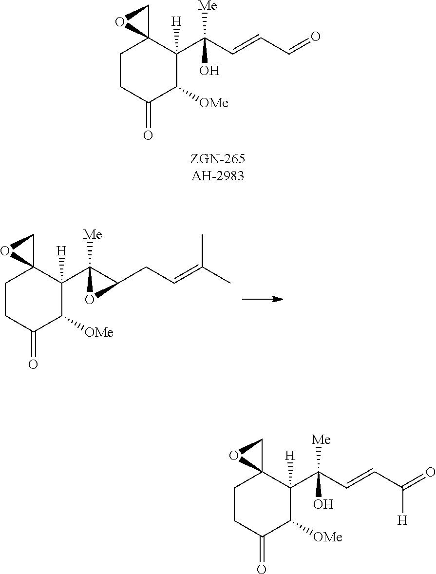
C1CC(=O)C([OMe])C(C(C=CC=O)([Me])O)([H])C12CO2.C1CC(=O)C([OMe])C(C(C=CC(=O)[H])([Me])O)([H])C12CO2.C1CC(=O)C([OMe])C(C2([Me])C(CC=C(C)C)O2)([H])C12CO2
